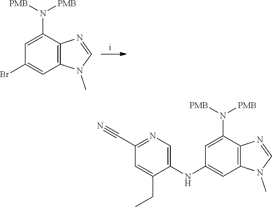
C1(N([PMB])[PMB])=CC(Br)=CC2=C1N=CN2C.C1(N([PMB])[PMB])=CC(NC2=CN=C(C#N)C=C2CC)=CC2=C1N=CN2C
